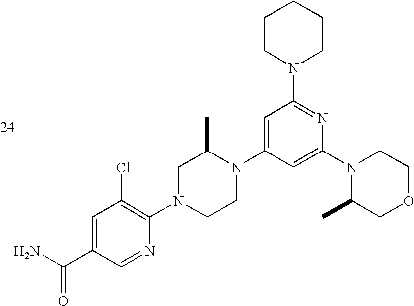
C1=C(C(N)=O)C=NC(N2CCN(C3=CC(N4CCCCC4)=NC(N4C(C)COCC4)=C3)C(C)C2)=C1Cl
